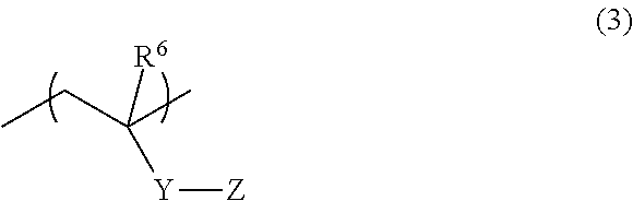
CCC(C)([R6])[Y][Z]
